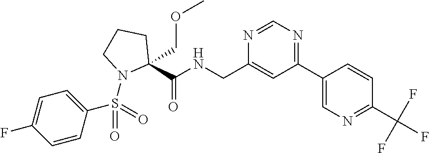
C1(C2=NC=NC(CNC(C3(COC)CCCN3S(C3=CC=C(F)C=C3)(=O)=O)=O)=C2)=CN=C(C(F)(F)F)C=C1
